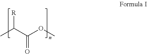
[R]C(C(OC)=O)C
